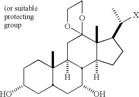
C1C(O)CC2C(C)(C1)C1([H])C(C(O)C2)C2([H])C(C)(C3(C1)OCCO3)C(C([X])C)CC2
